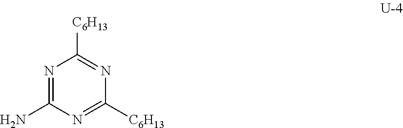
N1=C(N)N=C([C6H13])N=C1[C6H13]
